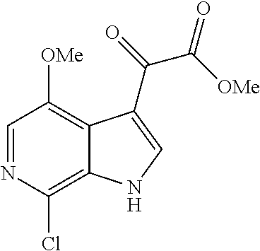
C1=NC(Cl)=C2C(=C1[OMe])C(C(=O)C([OMe])=O)=CN2
